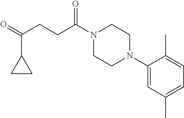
C1(N2CCN(C(CCC(=O)C3CC3)=O)CC2)=CC(C)=CC=C1C
